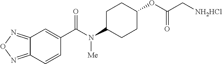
N([Me])(C(=O)C1=CC2=NON=C2C=C1)C1CCC(OC(C[NH2HCl])=O)CC1
